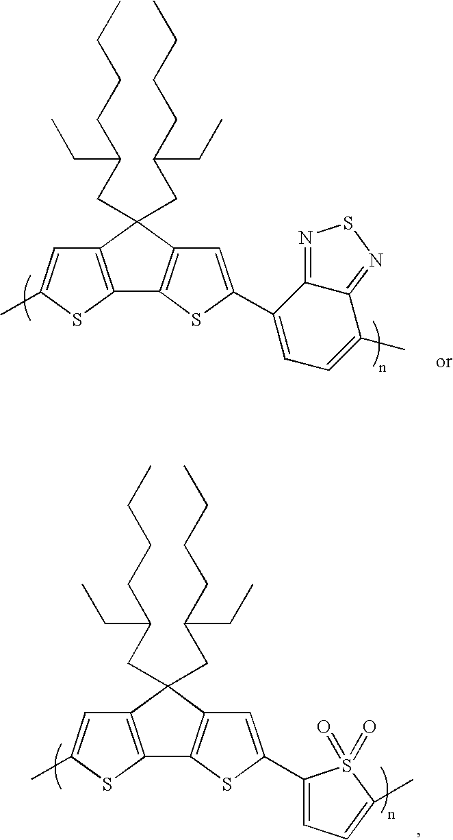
C12=C(SC(C)=C1)C1=C(C2(CC(CCCC)CC)CC(CCCC)CC)C=C(C2=CC=C(C)C3=NSN=C23)S1.C12=C(SC(C)=C1)C1=C(C2(CC(CCCC)CC)CC(CCCC)CC)C=C(C2=CC=C(C)S2(=O)=O)S1
